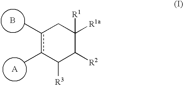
c1(C)c(C)C([R3])C([R2])C([R1a])([R1])C1.B
